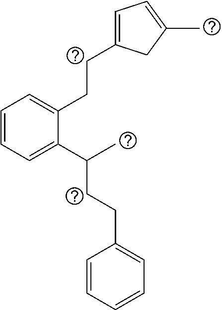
C1=C(CCC2=CC=CC=C2C(C)CCC2=CC=CC=C2)CC(C)=C1
